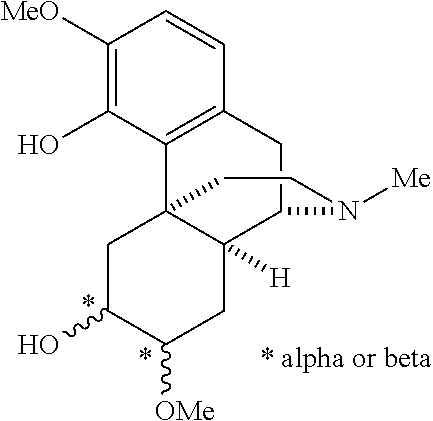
C1([MeO])=C(O)C2=C(C=C1)CC1C3([H])C2(CC(O)C([OMe])C3)CCN1[Me]
